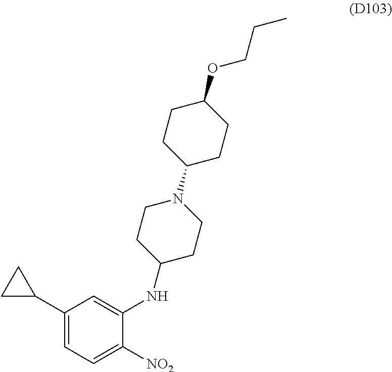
C1(C2CC2)=CC=C([NO2])C(NC2CCN(C3CCC(OCCC)CC3)CC2)=C1
